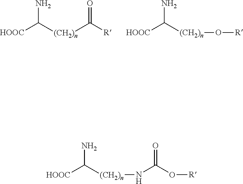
[HOOC]C(N)[(CH2)n]C([R])=O.[HOOC]C(N)[(CH2)n]O[R].[HOOC]C(N)[(CH2)n]NC(O[R])=O
